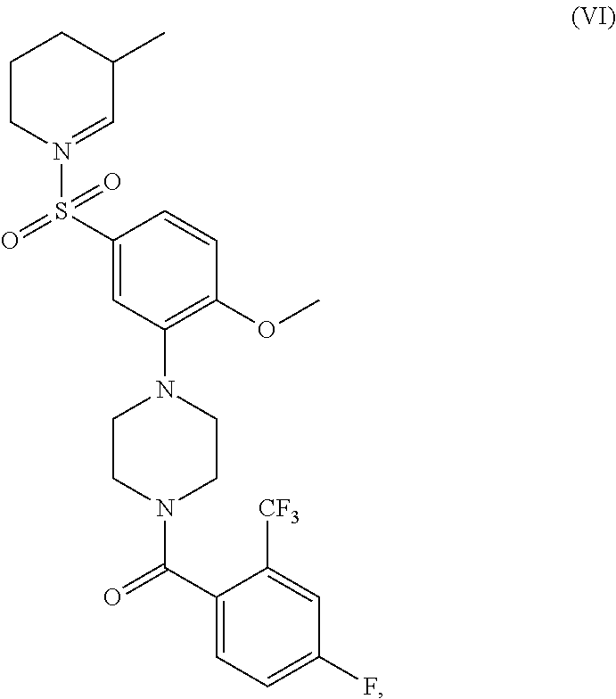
C1CN(S(=O)(C2=CC(N3CCN(C(C4=CC=C(F)C=C4[CF3])=O)CC3)=C(OC)C=C2)=O)=CC(C)C1
